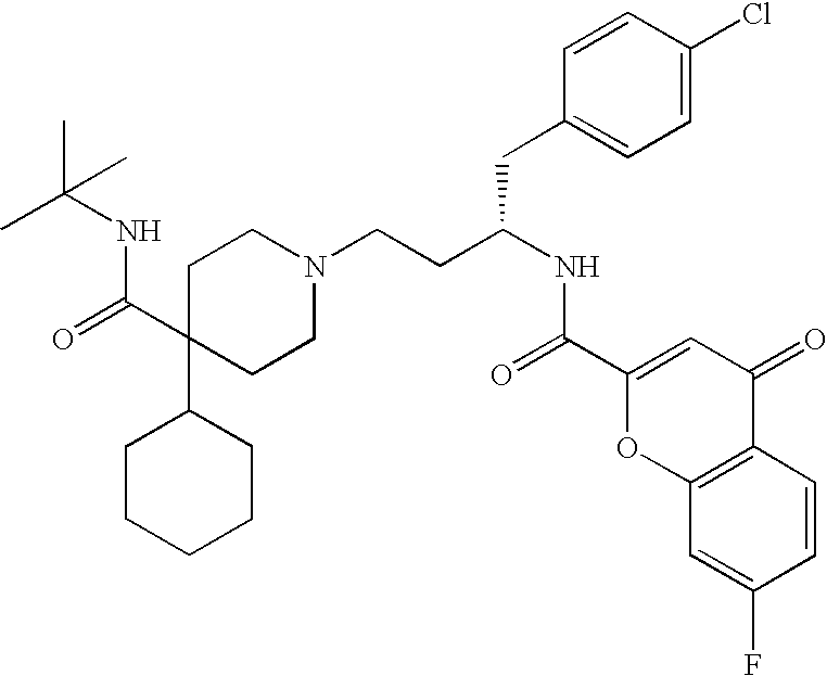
C1C(C(NC(C)(C)C)=O)(C2CCCCC2)CCN(CCC(CC2=CC=C(Cl)C=C2)NC(=O)C2=CC(=O)C3=C(O2)C=C(F)C=C3)C1
